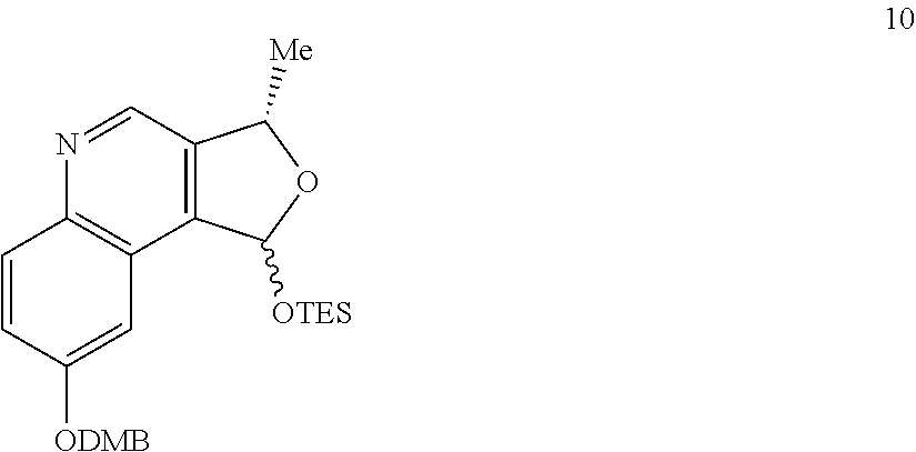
C12=C(C([OTES])OC1[Me])C1=C(N=C2)C=CC([ODMB])=C1
